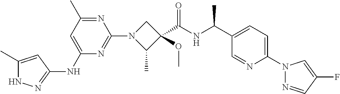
N1C(C)=CC(NC2=CC(C)=NC(N3C(C)C(C(NC(C4=CC=C(N5N=CC(F)=C5)N=C4)C)=O)(OC)C3)=N2)=N1
